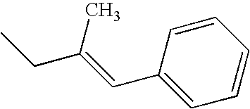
C1(C=C(CC)C)=CC=CC=C1
